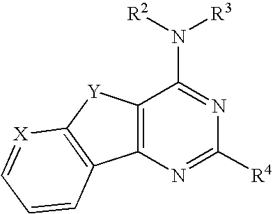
C12=C(N=C([R4])N=C1N([R3])[R2])C1=C([Y]2)[X]=CC=C1
